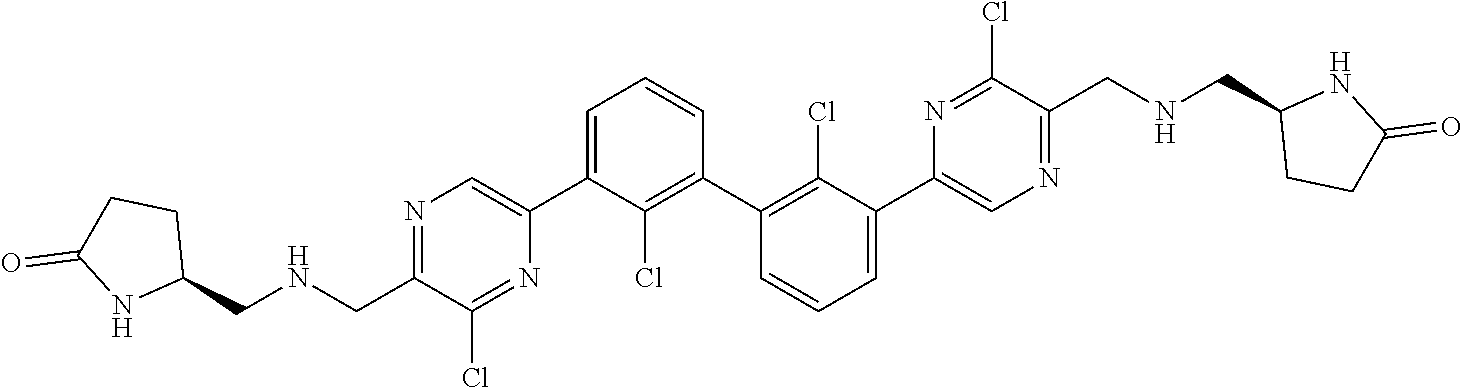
N1=C(CNCC2CCC(=O)N2)C(Cl)=NC(C2=CC=CC(C3=C(Cl)C(C4=CN=C(CNCC5CCC(=O)N5)C(Cl)=N4)=CC=C3)=C2Cl)=C1
